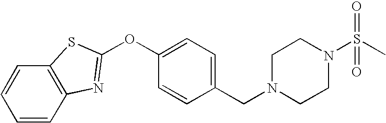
C1=CC2=C(C=C1)SC(OC1=CC=C(CN3CCN(S(C)(=O)=O)CC3)C=C1)=N2
